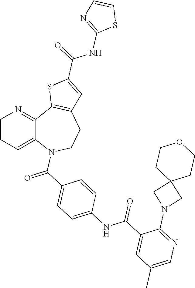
C1=CC=C2C(=N1)C1=C(CCN2C(C2=CC=C(NC(C3=CC(C)=CN=C3N3CC4(C3)CCOCC4)=O)C=C2)=O)C=C(C(NC2=NC=CS2)=O)S1
